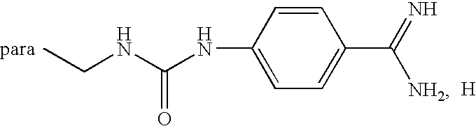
C1(NC(NCC)=O)=CC=C(C([NH2])=N)C=C1.[H]
